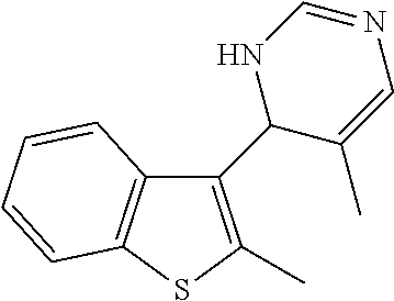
C12=C(SC(C)=C1C1C(C)=CN=CN1)C=CC=C2
